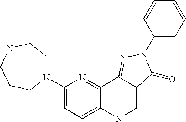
N1(C2=CC=C3C(=N2)C2=NN(C4=CC=CC=C4)C(=O)C2=CN3)CCNCCC1
